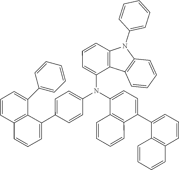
C1=CC(N2C3=C(C(N(C4=CC=C(C5=CC=CC6=C5C=CC=C6)C5=C4C=CC=C5)C4=CC=C(C5=CC=CC6=C5C(C5=CC=CC=C5)=CC=C6)C=C4)=CC=C3)C3=C2C=CC=C3)=CC=C1
